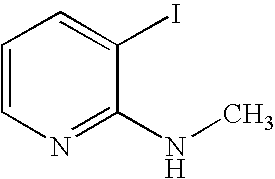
C1=CN=C(NC)C(I)=C1
